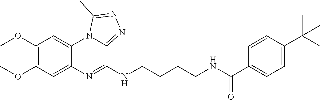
C1(OC)=C(OC)C=C2C(=C1)N1C(=NN=C1C)C(NCCCCNC(C1=CC=C(C(C)(C)C)C=C1)=O)=N2
